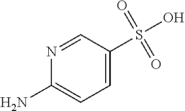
N1=CC(S(O)(=O)=O)=CC=C1N
